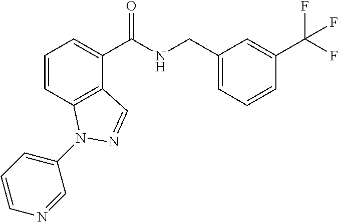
C1=CC2=C(C(C(NCC3=CC=CC(C(F)(F)F)=C3)=O)=C1)C=NN2C1=CC=CN=C1
